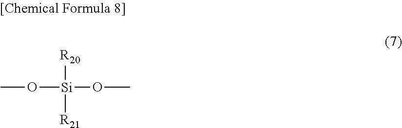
O([Si](OC)([R20])[R21])C
